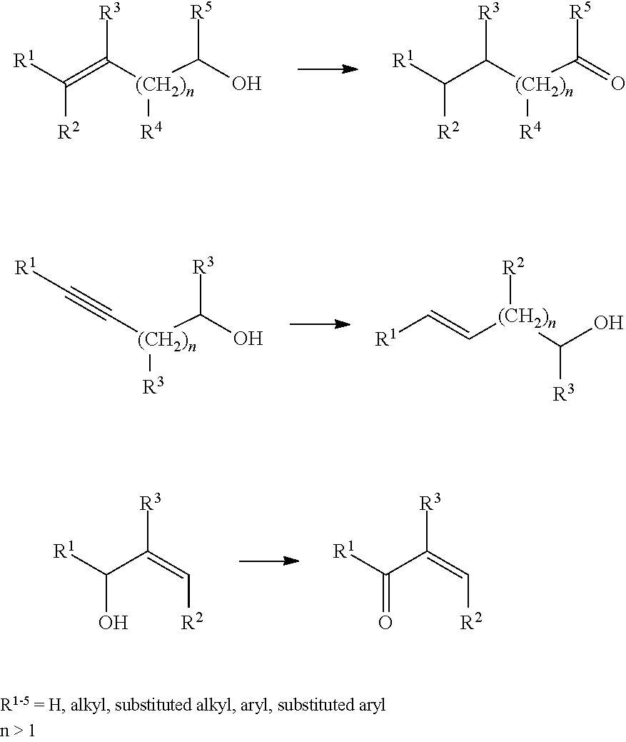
[R1]C(=C([(CH2)n](C(O)[R5])[R4])[R3])[R2].[R1]C(C([(CH2)n](C(=O)[R5])[R4])[R3])[R2].C(=C[(CH2)n](C(O)[R3])[R2])[R1].C(#C[(CH2)n](C(O)[R3])[R3])[R1].[R1]C(C(=C[R2])[R3])O.[R1]C(C(=C[R2])[R3])=O
